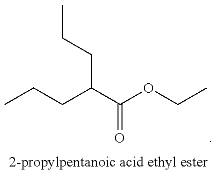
CCCC(C(OCC)=O)CCC
